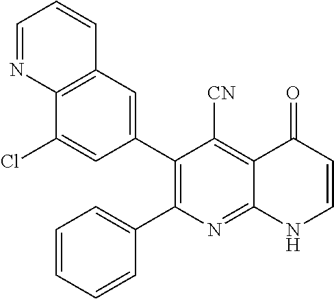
C12=C(C=C(C3=C(C4=CC=CC=C4)N=C4C(=C3[CN])C(=O)C=CN4)C=C1Cl)C=CC=N2
